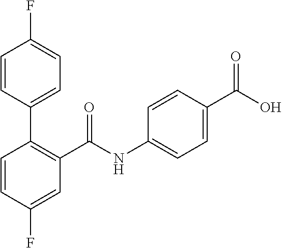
C1=CC(F)=CC(C(NC2=CC=C(C(O)=O)C=C2)=O)=C1C1=CC=C(F)C=C1
